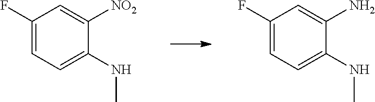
C1(F)=CC=C(NC)C([NO2])=C1.C1(F)=CC=C(NC)C(N)=C1
